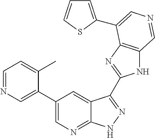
C1(C2=CN=CC=C2C)=CN=C2C(=C1)C(C1=NC3=C(N1)C=NC=C3C1=CC=CS1)=NN2
